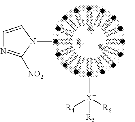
CN1C=CN=C1[NO2].C[X+]([R5])([R4])[R6]
